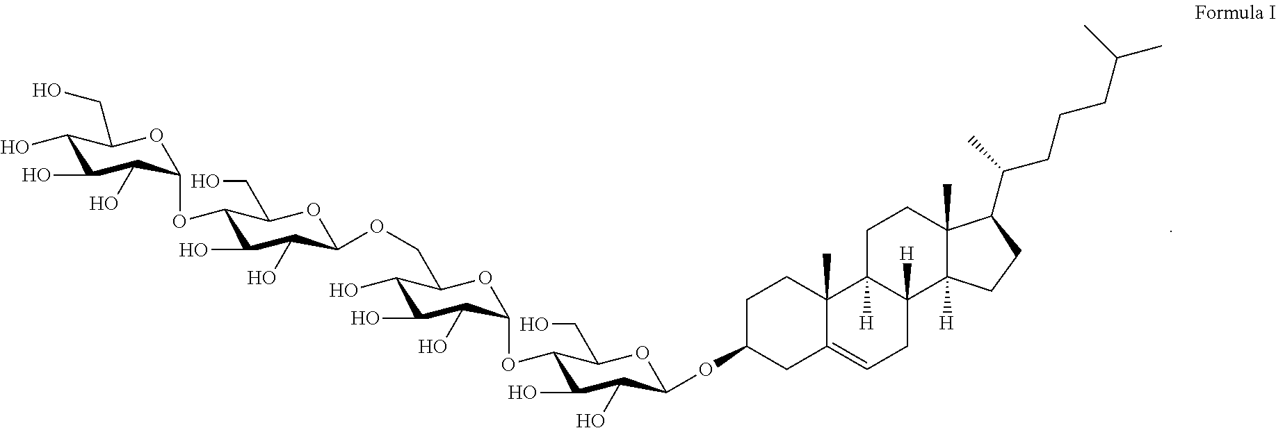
C1(O)C(O)C(O)C(OC2C(O)C(O)C(OCC3C(O)C(O)C(O)C(OC4C(O)C(O)C(OC5CC6=CCC7([H])C([H])(C6(C)CC5)CCC5(C)C7([H])CCC5C(C)CCCC(C)C)OC4CO)O3)OC2CO)OC1CO
